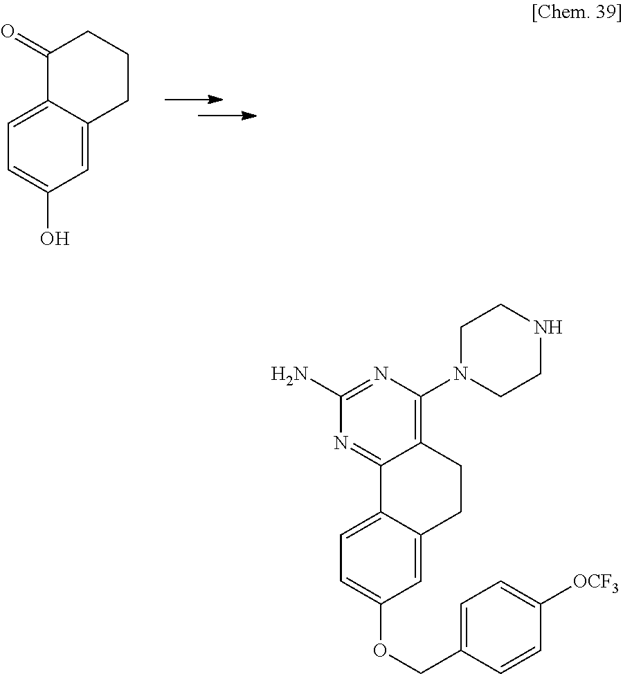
C1CCC(=O)C2=CC=C(O)C=C12.C1CC2=C(N3CCNCC3)N=C(N)N=C2C2=CC=C(OCC3=CC=C([OCF3])C=C3)C=C12
